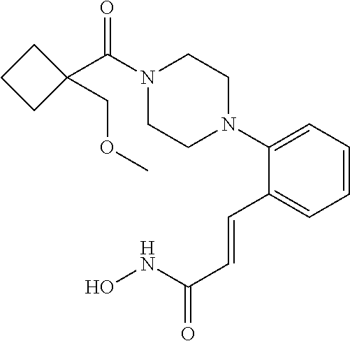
C1=CC=C(N2CCN(C(=O)C3(COC)CCC3)CC2)C(C=CC(=O)NO)=C1
